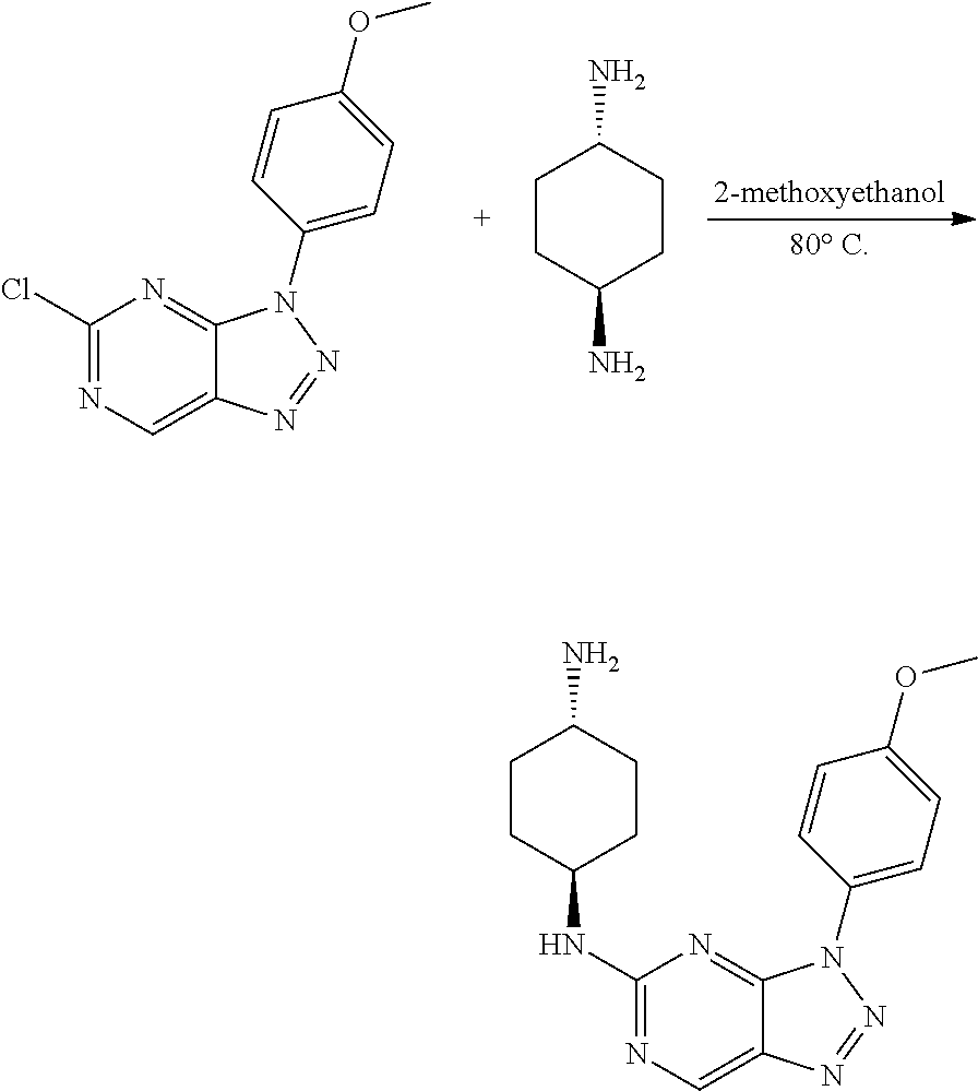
C1(NC2CCC(N)CC2)=NC=C2C(=N1)N(C1=CC=C(OC)C=C1)N=N2.C1CC(N)CCC1N.C1(Cl)=NC=C2C(=N1)N(C1=CC=C(OC)C=C1)N=N2
